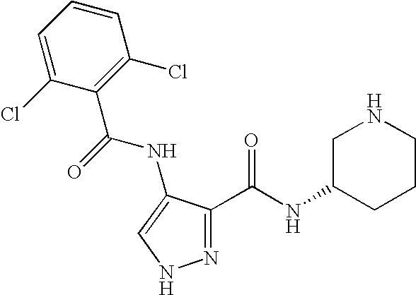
N1=C(C(NC2CNCCC2)=O)C(NC(C2=C(Cl)C=CC=C2Cl)=O)=CN1
